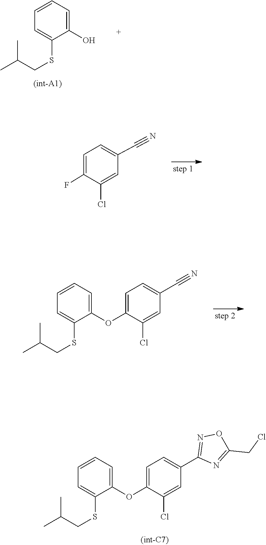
C1(C2=CC=C(OC3=CC=CC=C3SCC(C)C)C(Cl)=C2)=NOC(CCl)=N1.C1=C(SCC(C)C)C(O)=CC=C1.C(#N)C1=CC=C(F)C(Cl)=C1.C1(C#N)=CC=C(OC2=CC=CC=C2SCC(C)C)C(Cl)=C1
